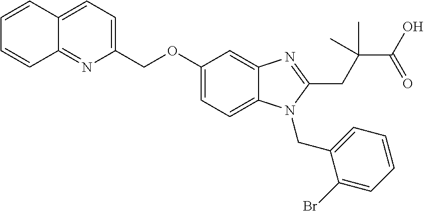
C1=CC2=NC(COC3=CC=C4C(=C3)N=C(CC(C(=O)O)(C)C)N4CC3=CC=CC=C3Br)=CC=C2C=C1
